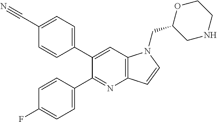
C1(C#N)=CC=C(C2=CC3=C(N=C2C2=CC=C(F)C=C2)C=CN3CC2CNCCO2)C=C1
